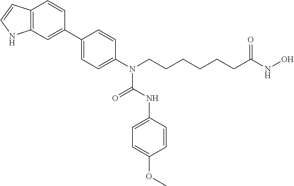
C1(C2=CC3=C(C=C2)C=CN3)=CC=C(N(CCCCCCC(NO)=O)C(=O)NC2=CC=C(OC)C=C2)C=C1
